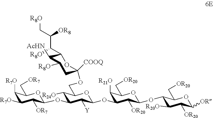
O1C(C[OR7])C([R7O])C([R7O])C([OR7])C1OC1C([Y])C(OC2C([OR20])C(OC3C([R20O])C([OR20])C([OR])OC3C[OR20])OC(C[OR20])C2[R21O])OC(COC2([COOQ])CC([R8O])C([AcHN])C(C(C(C[R8O])[OR8])[R8O])O2)C1[R24O]
